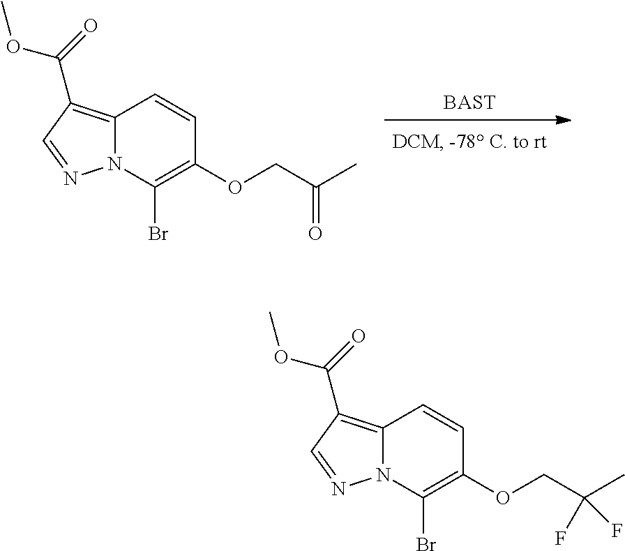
[BAST].C12=C(C(=O)OC)C=NN1C(Br)=C(OCC(C)=O)C=C2.C12=C(C(=O)OC)C=NN1C(Br)=C(OCC(C)(F)F)C=C2
